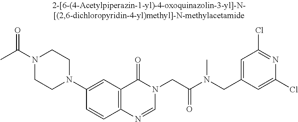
N1(C(C)=O)CCN(C2=CC3=C(C=C2)N=CN(CC(N(CC2=CC(Cl)=NC(Cl)=C2)C)=O)C3=O)CC1
